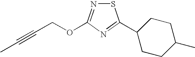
S1N=C(OCC#CC)N=C1C1CCC(C)CC1
